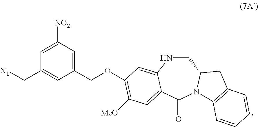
C1([NO2])=CC(C[X1])=CC(COC2=C([MeO])C=C3C(=C2)NCC2N(C3=O)C3=C(C2)C=CC=C3)=C1
